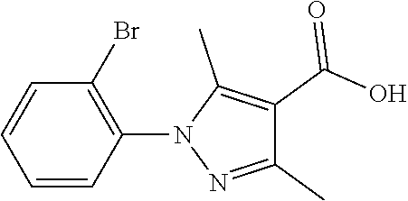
C1=CC(N2N=C(C)C(C(O)=O)=C2C)=C(Br)C=C1
